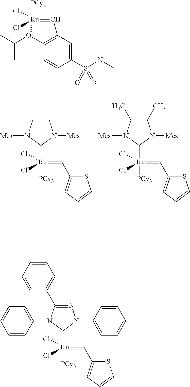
[Ru](=CC1=CC=CS1)(C1N([Mes])C=CN1[Mes])([PCy3])(Cl)Cl.[Ru](=CC1=CC=CS1)(C1N([Mes])C(C)=C(C)N1[Mes])([PCy3])(Cl)Cl.C1(S(N(C)C)(=O)=O)=CC2=C(C=C1)O(C(C)C)[Ru]([PCy3])(Cl)(Cl)=C2.[Ru](=CC1=CC=CS1)(C1N(C2=CC=CC=C2)N=C(C2=CC=CC=C2)N1C1=CC=CC=C1)([PCy3])(Cl)Cl
